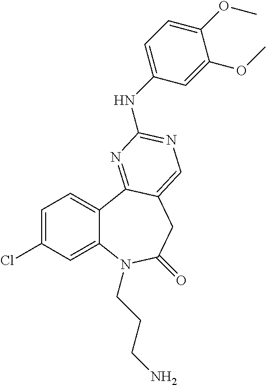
C1=C(Cl)C=C2C(=C1)C1=NC(NC3=CC=C(OC)C(OC)=C3)=NC=C1CC(=O)N2CCCN
